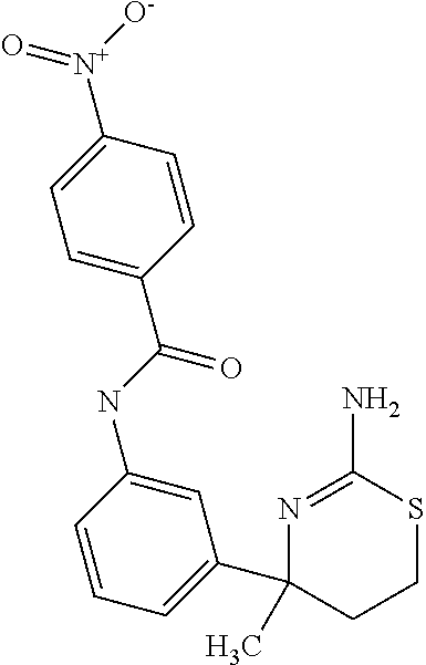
N1=C(N)SCCC1(C)C1=CC=CC(NC(=O)C2=CC=C([N+]([O-])=O)C=C2)=C1
